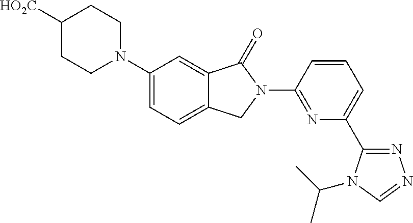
C1([HO2C])CCN(C2=CC=C3C(=C2)C(=O)N(C2=NC(C4=NN=CN4C(C)C)=CC=C2)C3)CC1
